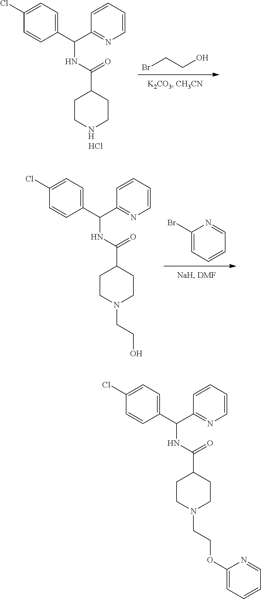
Cl.C1=CC(C(C2=NC=CC=C2)NC(C2CCNCC2)=O)=CC=C1Cl.BrCCO.C1(Br)=CC=CC=N1.C1=CC(C(C2=NC=CC=C2)NC(C2CCN(CCO)CC2)=O)=CC=C1Cl.C1CN(CCOC2=CC=CC=N2)CCC1C(NC(C1=CC=C(Cl)C=C1)C1=NC=CC=C1)=O
